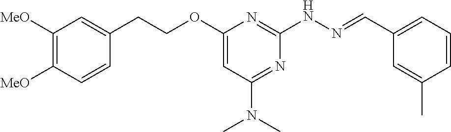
C1([MeO])=C([MeO])C=CC(CCOC2=CC(N(C)C)=NC(NN=CC3=CC=CC(C)=C3)=N2)=C1
